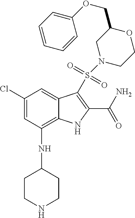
C1(Cl)=CC(NC2CCNCC2)=C2C(=C1)C(S(=O)(=O)N1CCOC(COC3=CC=CC=C3)C1)=C(C(N)=O)N2
